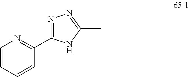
C1=CN=C(C2=NN=C(C)N2)C=C1
